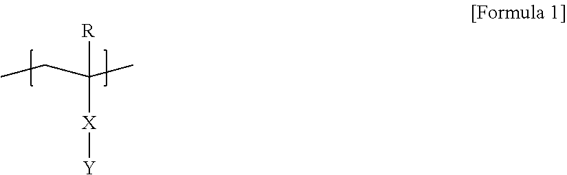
CCC(C)([R])[X][Y]
